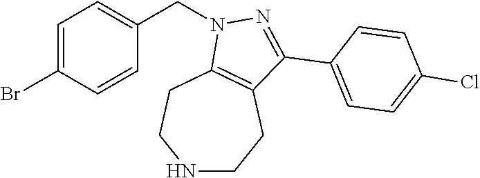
N1CCC2=C(CC1)N(CC1=CC=C(Br)C=C1)N=C2C1=CC=C(Cl)C=C1
